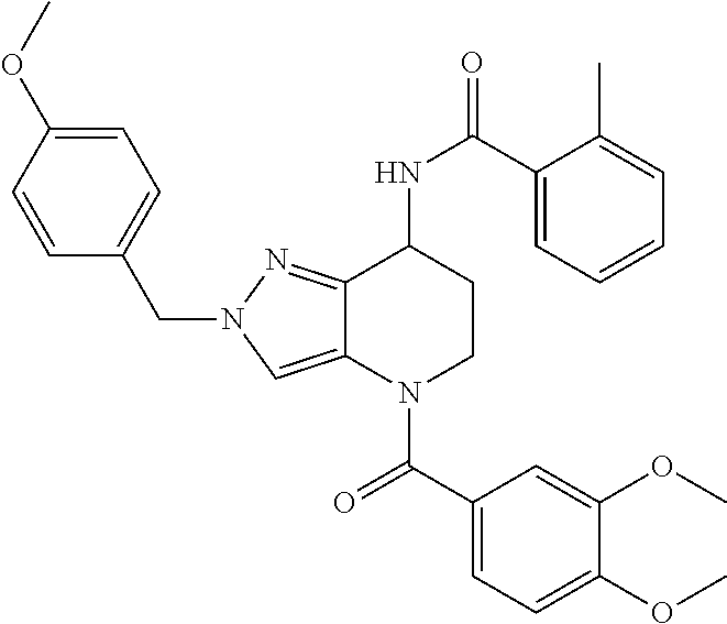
C1(C(NC2CCN(C(C3=CC=C(OC)C(OC)=C3)=O)C3=CN(CC4=CC=C(OC)C=C4)N=C23)=O)=CC=CC=C1C
